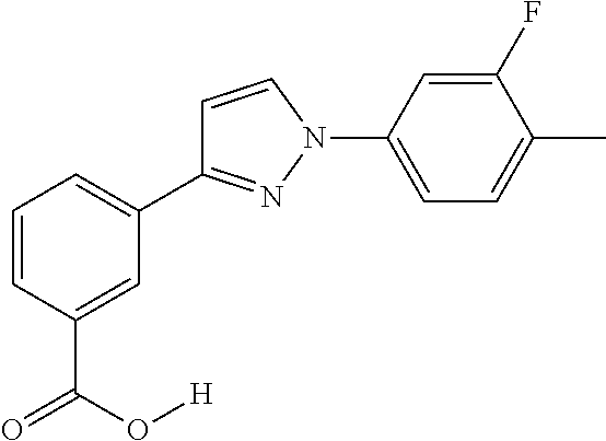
C1=CC(C(=O)O[H])=CC(C2=NN(C3=CC=C(C)C(F)=C3)C=C2)=C1
